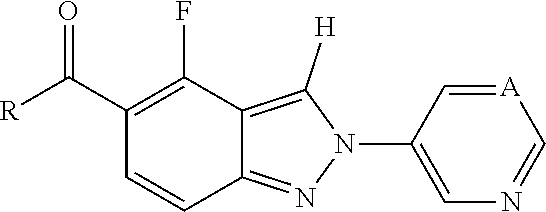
C1(C([R])=O)=C(F)C2=C([H])N(C3=CN=C[A]=C3)N=C2C=C1
